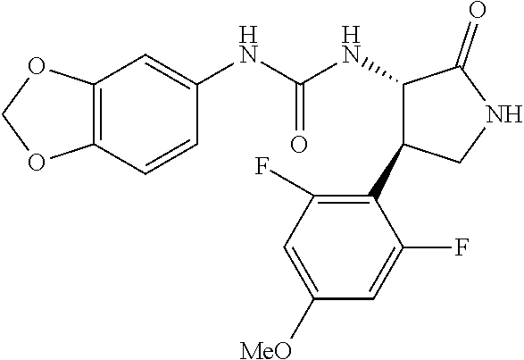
C12=C(C=CC(NC(NC3C(=O)NCC3C3=C(F)C=C([MeO])C=C3F)=O)=C1)OCO2
